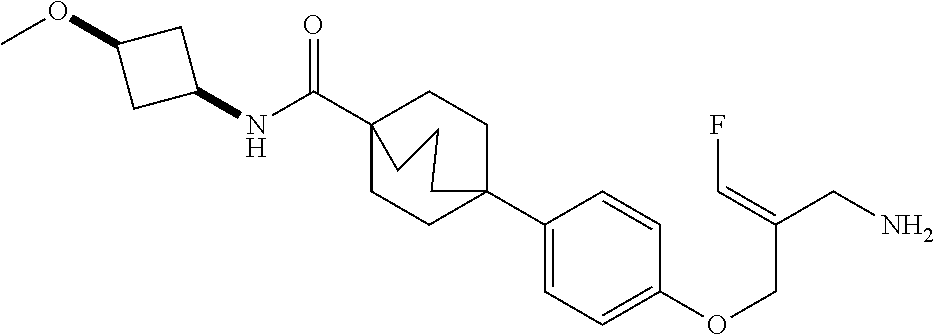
C1(C23CCC(C(NC4CC(OC)C4)=O)(CC2)CCC3)=CC=C(OCC(CN)=CF)C=C1
